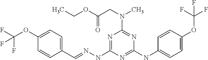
C1(C=NNC2=NC(N(CC(OCC)=O)C)=NC(NC3=CC=C(OC(F)(F)F)C=C3)=N2)=CC=C(OC(F)(F)F)C=C1
